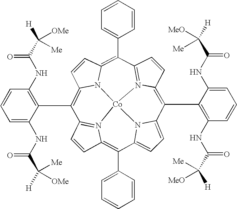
C1=CC2=C(C3=CC=CC=C3)C3=CC=C4N3[Co]35N2=C1C(C1=C(NC(C([H])([OMe])[Me])=O)C=CC=C1NC(C([H])([Me])[OMe])=O)=C1C=CC(=C(C2=CC=CC=C2)C2=N3C(=C4C3=C(NC(C([H])([Me])[MeO])=O)C=CC=C3NC(C([H])([MeO])[Me])=O)C=C2)N15
